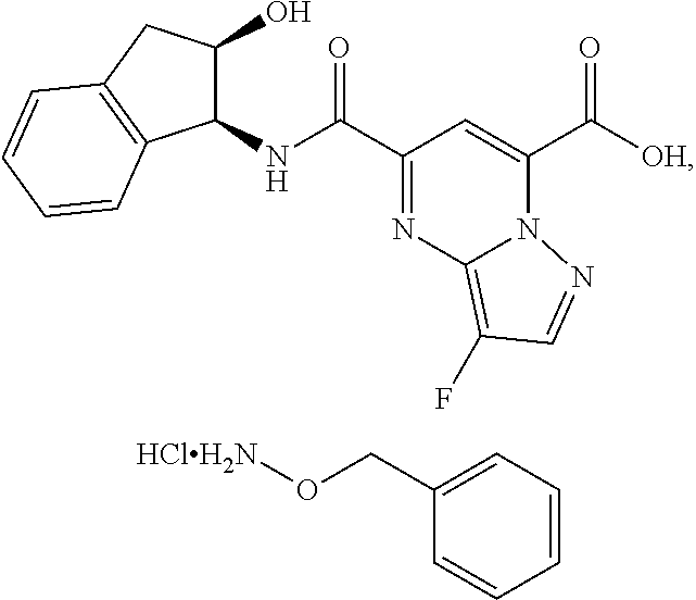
C(C1=NC2=C(F)C=NN2C(C([OH])=O)=C1)(=O)NC1C(O)CC2=C1C=CC=C2.C(C1=CC=CC=C1)O[HClH2N]
